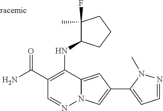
O=C(C1=C(NC2C(F)(C)CCC2)C2=CC(C3=CC=NN3C)=CN2N=C1)N
